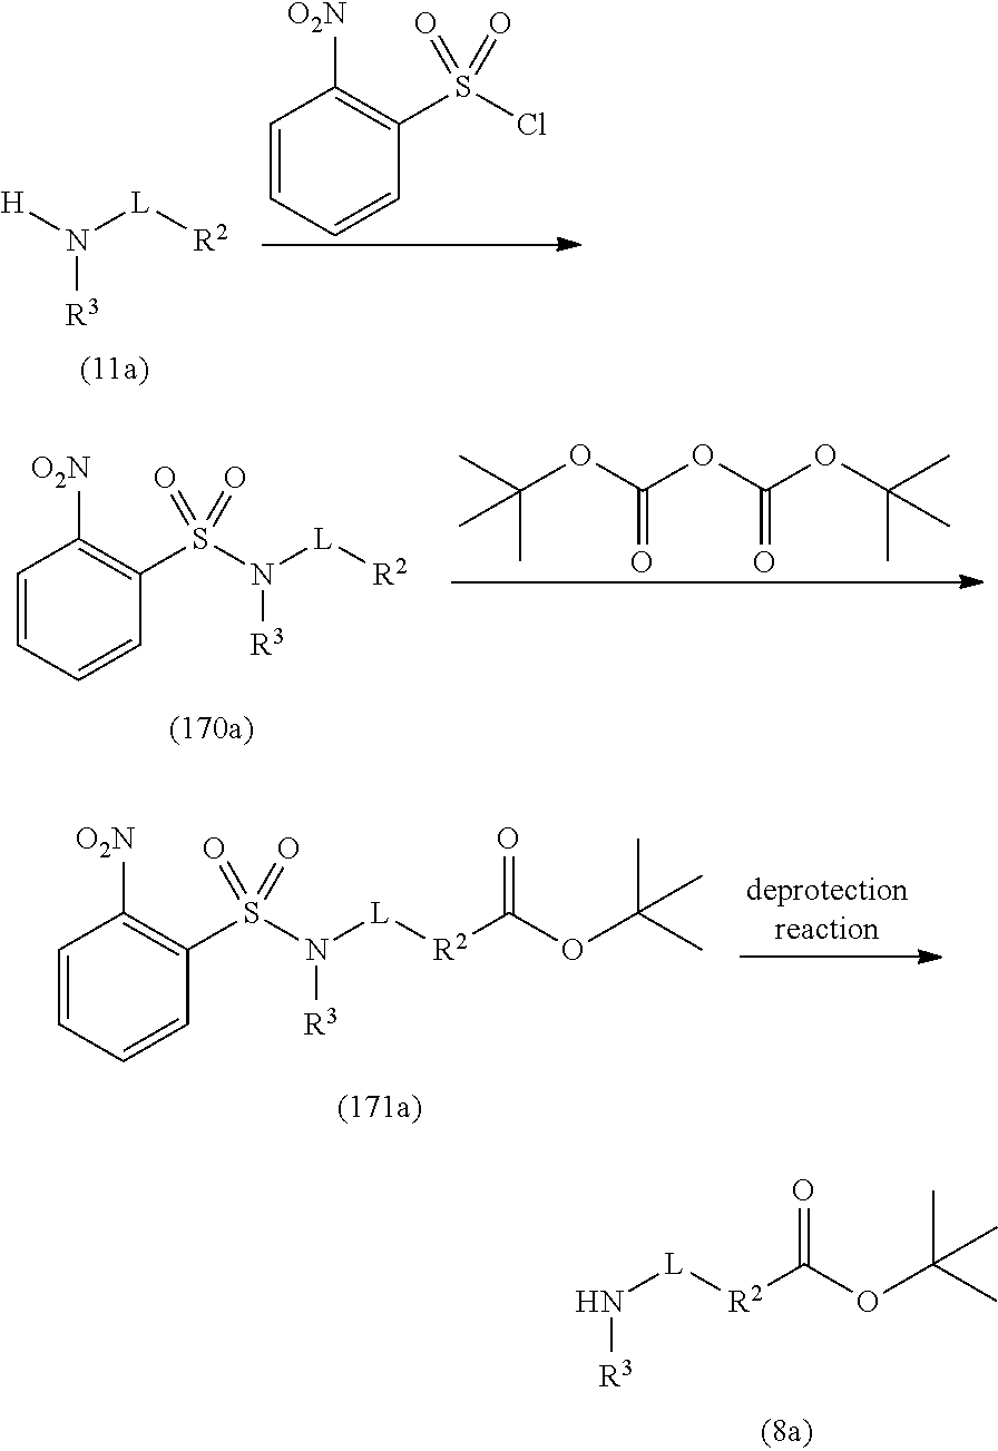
C1=CC=CC(S(Cl)(=O)=O)=C1[O2N].[H]N([L][R2])[R3].C(OC(OC(OC(C)(C)C)=O)=O)(C)(C)C.C1=CC=CC(S(N([R3])[L][R2])(=O)=O)=C1[O2N].C1=CC=CC(S(N([R3])[L][R2]C(OC(C)(C)C)=O)(=O)=O)=C1[O2N].N([R3])[L][R2]C(OC(C)(C)C)=O
